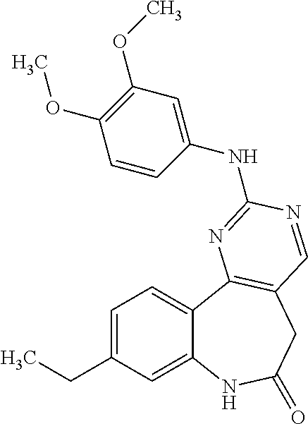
C1=C(CC)C=C2C(=C1)C1=C(CC(=O)N2)C=NC(NC2=CC(OC)=C(OC)C=C2)=N1
